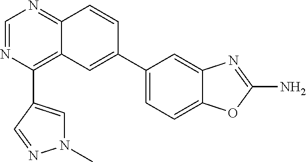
C1=NC(C2=CN(C)N=C2)=C2C(=N1)C=CC(C1=CC=C3C(=C1)N=C(N)O3)=C2
